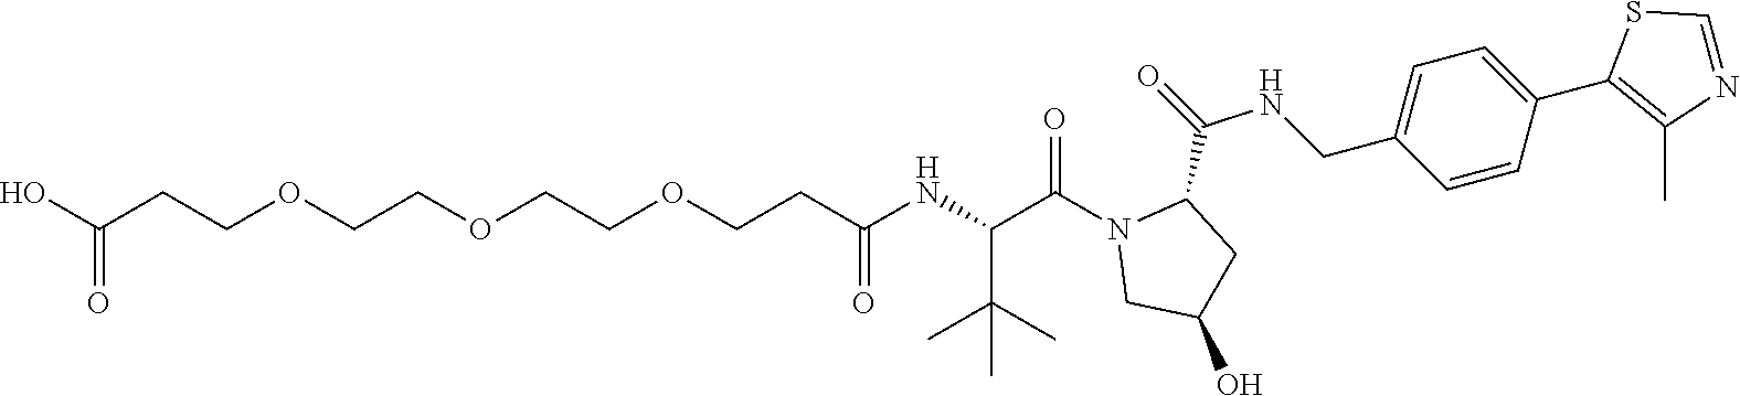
C1(C2=CC=C(CNC(C3N(C(C(NC(CCOCCOCCOCCC(O)=O)=O)C(C)(C)C)=O)CC(O)C3)=O)C=C2)=C(C)N=CS1
